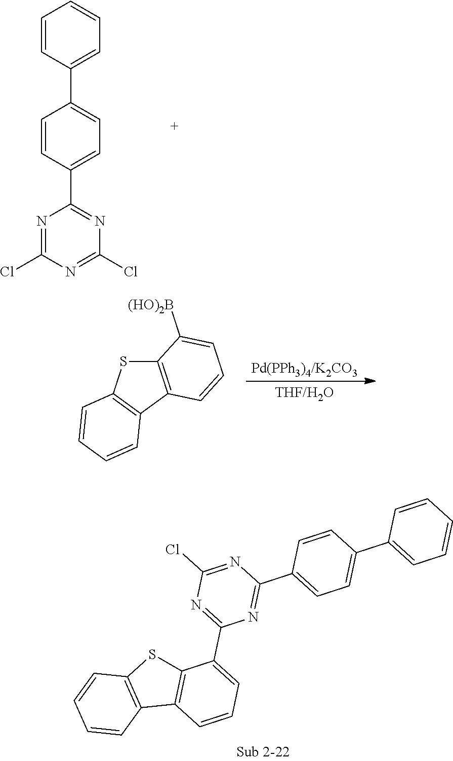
C1=CC(C2=NC(Cl)=NC(Cl)=N2)=CC=C1C1=CC=CC=C1.S1C2=C(C3=C1C=CC=C3)C=CC=C2[(HO)2B].C1(C2=CC=CC3=C2SC2=C3C=CC=C2)=NC(Cl)=NC(C2=CC=C(C3=CC=CC=C3)C=C2)=N1
